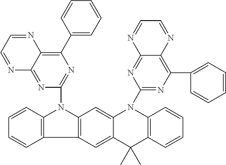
C12=C(C3=C(N1C1=NC(C4=CC=CC=C4)=C4C(=N1)N=CC=N4)C=C1C(=C3)C(C)(C)C3=C(N1C1=NC(C4=CC=CC=C4)=C4C(=N1)N=CC=N4)C=CC=C3)C=CC=C2
